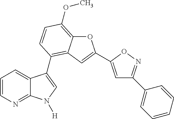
C1=CN=C2C(=C1)C(C1=C3C(=C(OC)C=C1)OC(C1=CC(C4=CC=CC=C4)=NO1)=C3)=CN2[H]
